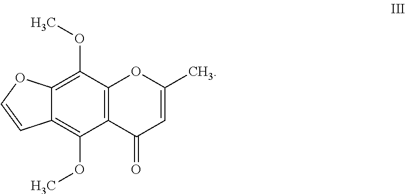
C12=C(C(=O)C=C(C)O1)C(OC)=C1C(=C2OC)OC=C1
